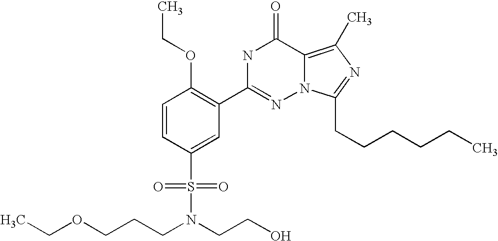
C1=CC(S(N(CCCOCC)CCO)(=O)=O)=CC(C2=NN3C(=C(C)N=C3CCCCCC)C(=O)N2)=C1OCC
